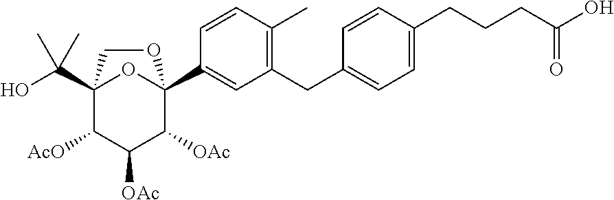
C12(C(O)(C)C)C([AcO])C([OAc])C([OAc])C(C3=CC(CC4=CC=C(CCCC(O)=O)C=C4)=C(C)C=C3)(O1)OC2
